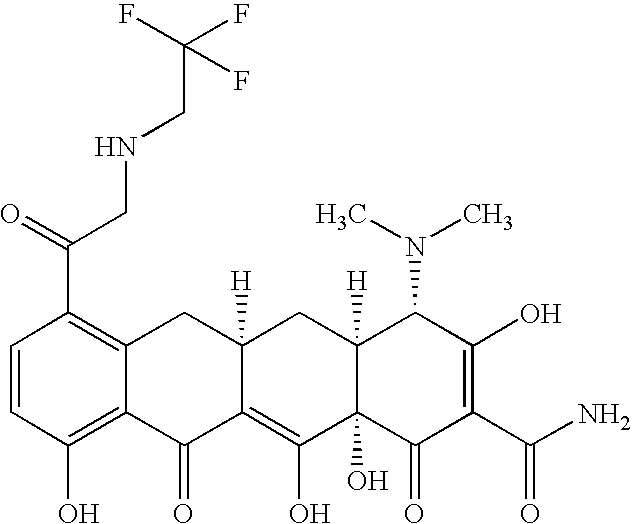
C1=CC(O)=C2C(=C1C(CNCC(F)(F)F)=O)CC1([H])C(=C(O)C3(O)C([H])(C1)C(N(C)C)C(O)=C(C(N)=O)C3=O)C2=O
